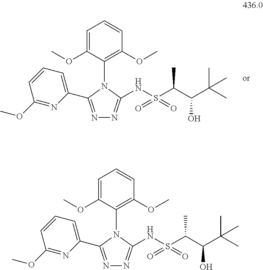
N(C1=NN=C(C2=CC=CC(OC)=N2)N1C1=C(OC)C=CC=C1OC)S(C(C(C(C)(C)C)O)C)(=O)=O.N(C1=NN=C(C2=CC=CC(OC)=N2)N1C1=C(OC)C=CC=C1OC)S(C(C(C(C)(C)C)O)C)(=O)=O
